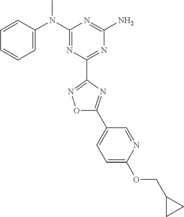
C1=CC(N(C2=NC(C3=NOC(C4=CC=C(OCC5CC5)N=C4)=N3)=NC(N)=N2)C)=CC=C1
